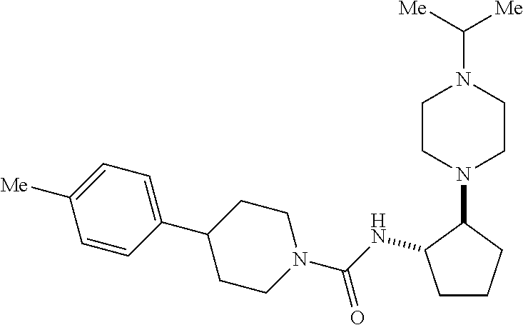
C1=CC(C2CCN(C(NC3CCCC3N3CCN(C([Me])[Me])CC3)=O)CC2)=CC=C1[Me]
